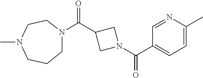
C1=NC(C)=CC=C1C(N1CC(C(=O)N2CCCN(C)CC2)C1)=O
